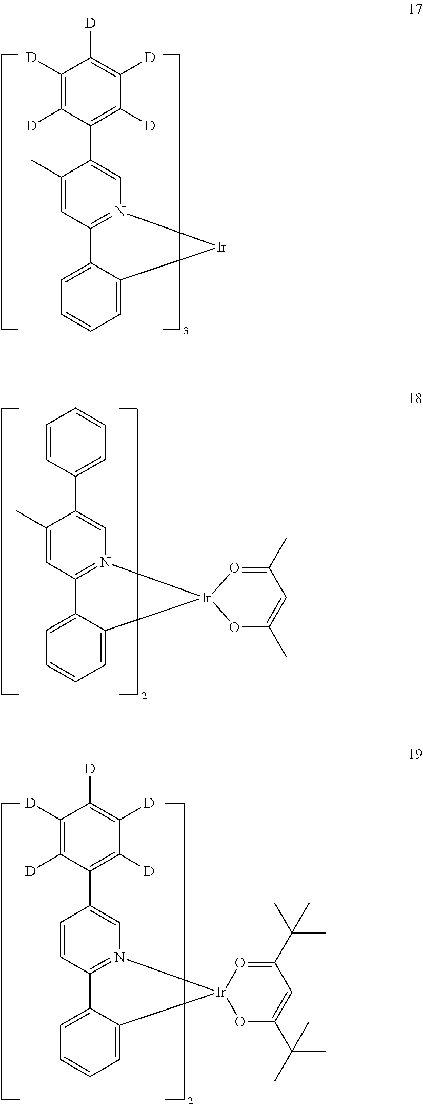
C1([D])=C([D])C(C2=CN3=C(C=C2C)C2=CC=CC=C2[Ir]3)=C([D])C([D])=C1[D].C1=CC(C2=CN3=C(C=C2C)C2=CC=CC=C2[Ir]32OC(C)=CC(C)=O2)=CC=C1.C1([D])=C([D])C(C2=CN3=C(C=C2)C2=CC=CC=C2[Ir]32OC(C(C)(C)C)=CC(C(C)(C)C)=O2)=C([D])C([D])=C1[D]
